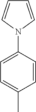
C1=CN(C2=CC=C(C)C=C2)C=C1
